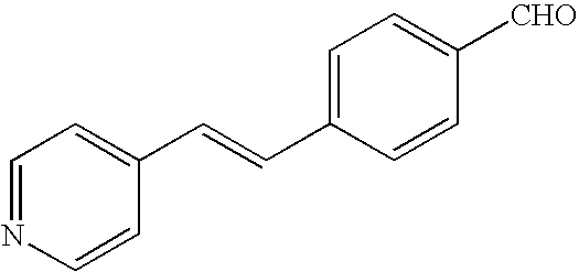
C1=NC=CC(C=CC2=CC=C([CHO])C=C2)=C1
